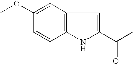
C12=C(NC(C(C)=O)=C1)C=CC(OC)=C2
